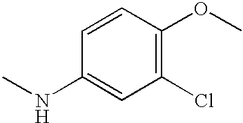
C1=CC(NC)=CC(Cl)=C1OC
